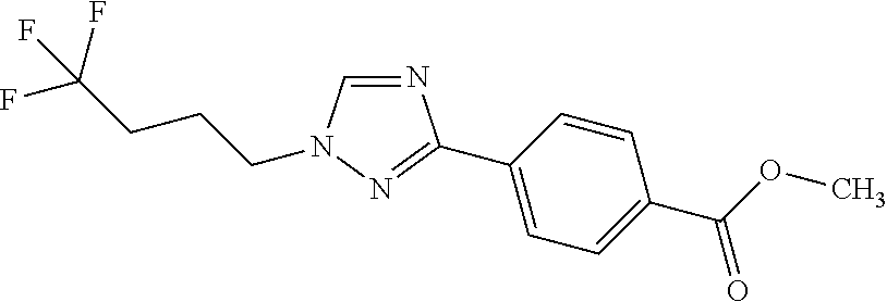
N1=CN(CCCC(F)(F)F)N=C1C1=CC=C(C(OC)=O)C=C1
